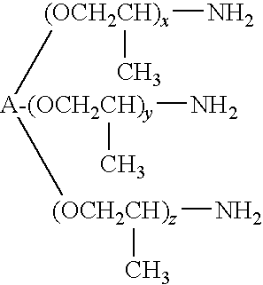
[A-(OCH2CH)y](N)(C)([(OCH2CH)x](N)C)[(OCH2CH)z](C)N
